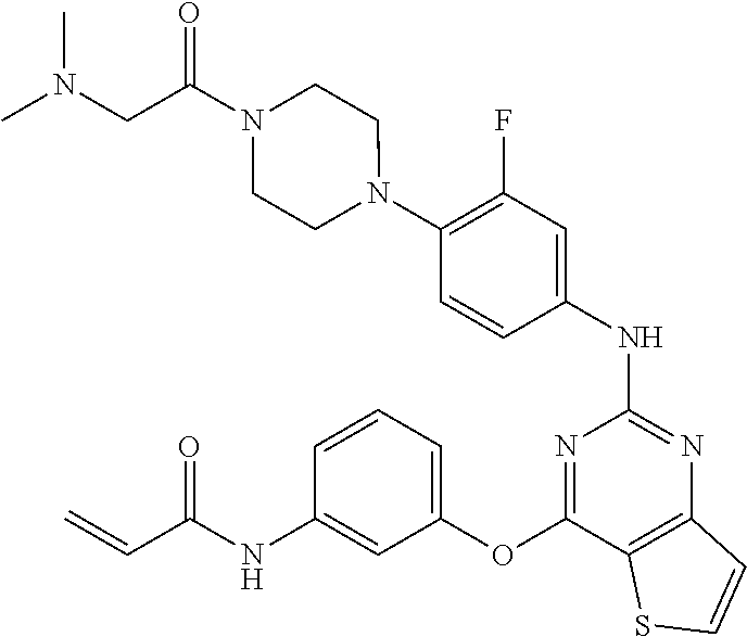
N1(C2=C(F)C=C(NC3=NC4=C(C(OC5=CC=CC(NC(C=C)=O)=C5)=N3)SC=C4)C=C2)CCN(C(CN(C)C)=O)CC1
